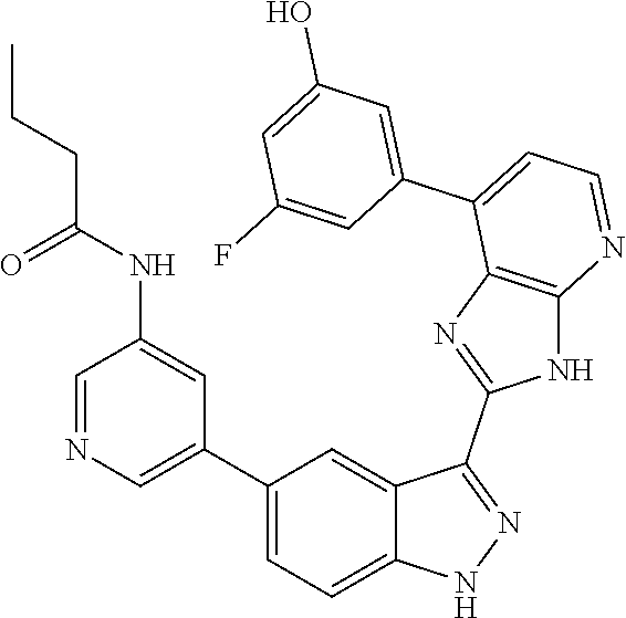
C1=NC=C(C2=CC=C3C(=C2)C(C2=NC4=C(N2)N=CC=C4C2=CC(O)=CC(F)=C2)=NN3)C=C1NC(CCC)=O
